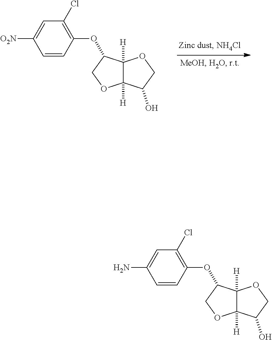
O(C1C2([H])C([H])(OC1)C(O)CO2)C1=C(Cl)C=C([O2N])C=C1.O(C1C2([H])C([H])(OC1)C(O)CO2)C1=C(Cl)C=C(N)C=C1
